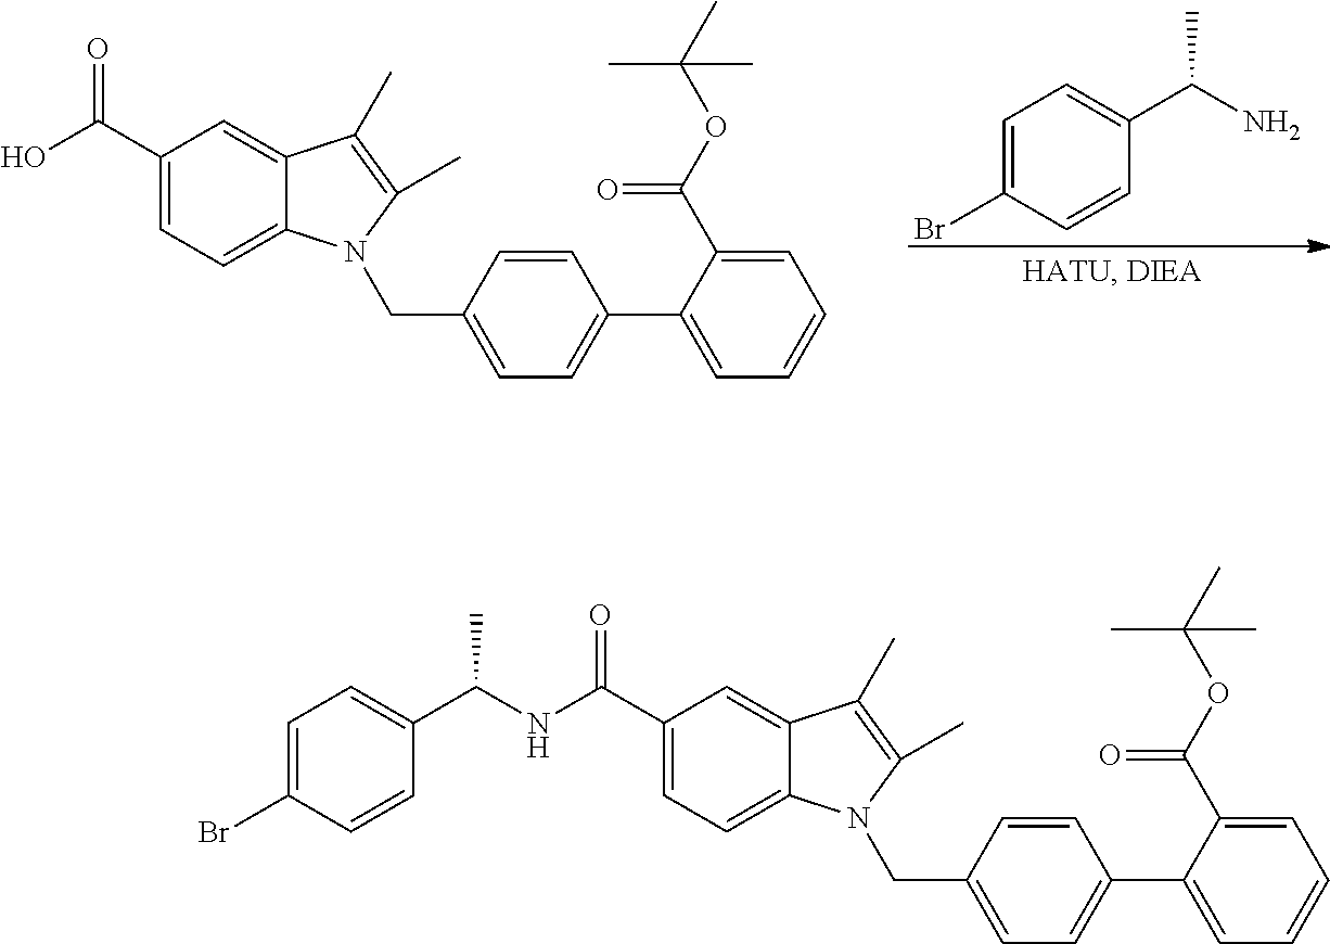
C1=C(Br)C=CC(C(N)C)=C1.C1(C(O)=O)=CC=C2C(=C1)C(C)=C(C)N2CC1=CC=C(C2=CC=CC=C2C(OC(C)(C)C)=O)C=C1.C1(C(NC(C2=CC=C(Br)C=C2)C)=O)=CC=C2C(=C1)C(C)=C(C)N2CC1=CC=C(C2=CC=CC=C2C(OC(C)(C)C)=O)C=C1
